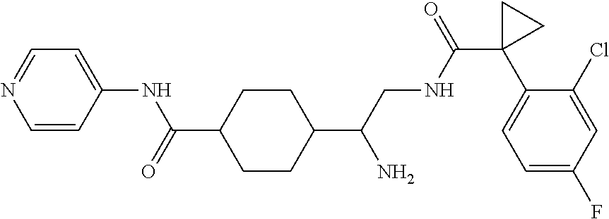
C1=CC(NC(=O)C2CCC(C(CNC(C3(C4=CC=C(F)C=C4Cl)CC3)=O)N)CC2)=CC=N1
